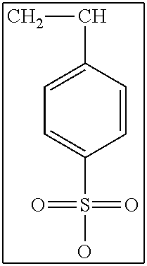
C1(CC)=CC=C(S(=O)(=O)O)C=C1
